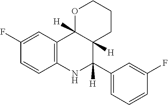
C1(F)=CC2=C(C=C1)NC(C1=CC=CC(F)=C1)([H])C1([H])C2([H])OCCC1
